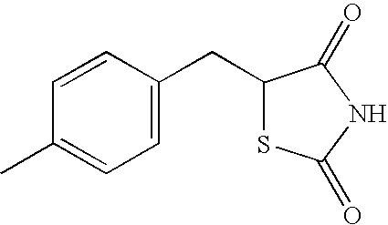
C1=C(CC2SC(=O)NC2=O)C=CC(C)=C1
